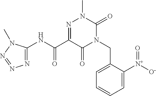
C1(NC(C2=NN(C)C(=O)N(CC3=CC=CC=C3[N+]([O-])=O)C2=O)=O)=NN=NN1C
